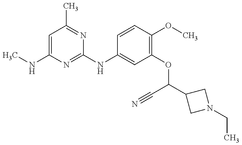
C1=C(NC)N=C(NC2=CC(OC(C#N)C3CN(CC)C3)=C(OC)C=C2)N=C1C
